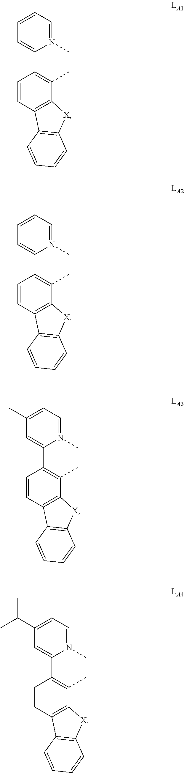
N1(C)=CC=CC=C1C1=C(C)C2=C(C=C1)C1=C([X]2)C=CC=C1.N1(C)=CC(C)=CC=C1C1=C(C)C2=C(C=C1)C1=C([X]2)C=CC=C1.N1(C)=CC=C(C)C=C1C1=C(C)C2=C(C=C1)C1=C([X]2)C=CC=C1.N1(C)=CC=C(C(C)C)C=C1C1=C(C)C2=C(C=C1)C1=C([X]2)C=CC=C1
